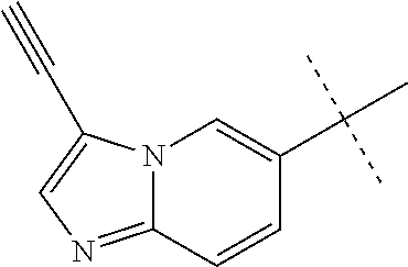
C12=NC=C(C#C)N1C=C(C(C)(C)C)C=C2
